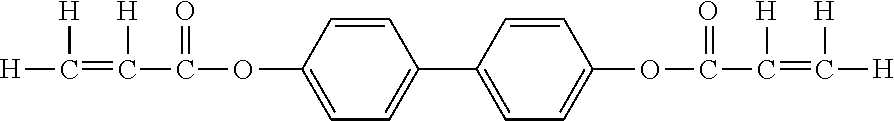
[H]C(=C([H])C(=O)OC1=CC=C(C2=CC=C(OC(C([H])=C([H])[H])=O)C=C2)C=C1)[H]
